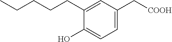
C1(CCCCC)=CC(C[COOH])=CC=C1O
